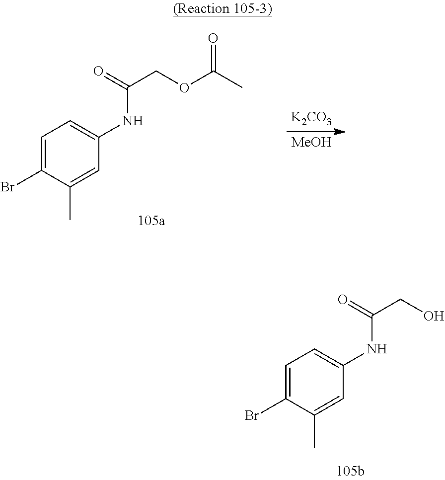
C1=C(Br)C(C)=CC(NC(CO)=O)=C1.C1=C(Br)C(C)=CC(NC(COC(C)=O)=O)=C1.[K2CO3].[MeOH]
